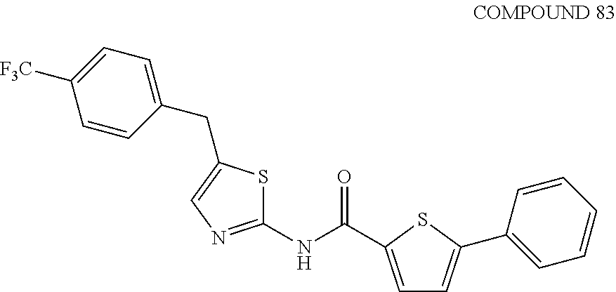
C1=C(C(NC2=NC=C(CC3=CC=C([F3C])C=C3)S2)=O)SC(C2=CC=CC=C2)=C1
